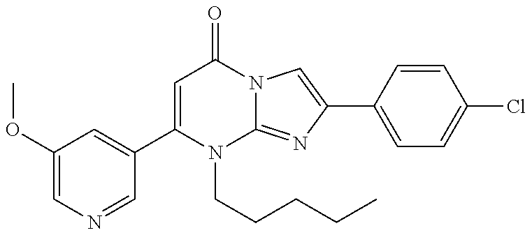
C1=C(OC)C=C(C2=CC(=O)N3C(=NC(C4=CC=C(Cl)C=C4)=C3)N2CCCCC)C=N1
